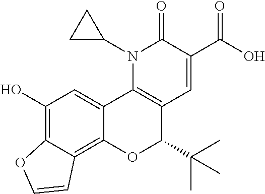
C1(O)=C2C(=C3C(=C1)C1=C(C(C(C)(C)C)O3)C=C(C(O)=O)C(=O)N1C1CC1)C=CO2
